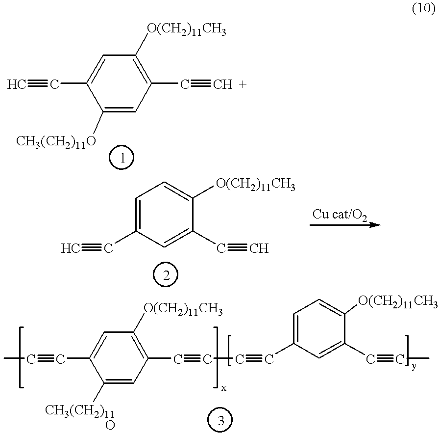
C#CC1=CC([O(CH2)11CH3])=C(C#[CH  +])C=C1[CH3(CH2)11O].C#CC1=CC=C([O(CH2)11CH3])C(C#C)=C1.CC#CC1=CC([O(CH2)11CH3])=C(C#CC#CC2=CC=C([O(CH2)11CH3])C(C#CC)=C2)C=C1[CH3(CH2)11O]
